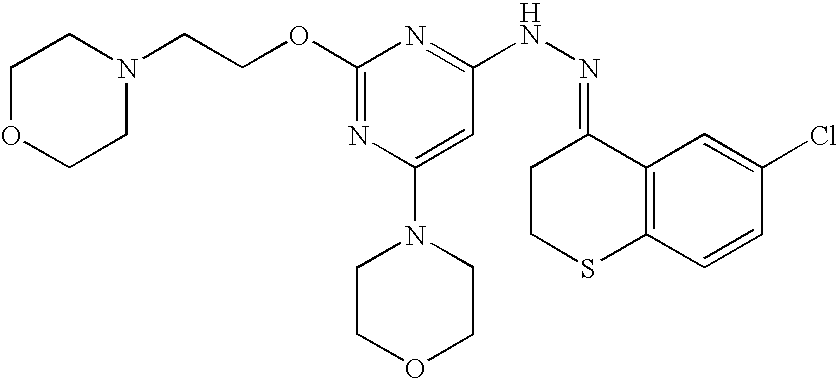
N1(CCOC2=NC(N3CCOCC3)=CC(NN=C3CCSC4=C3C=C(Cl)C=C4)=N2)CCOCC1
